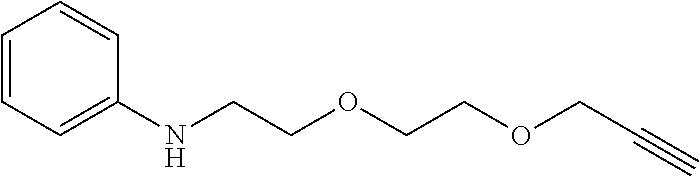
C1(NCCOCCOCC#C)=CC=CC=C1
